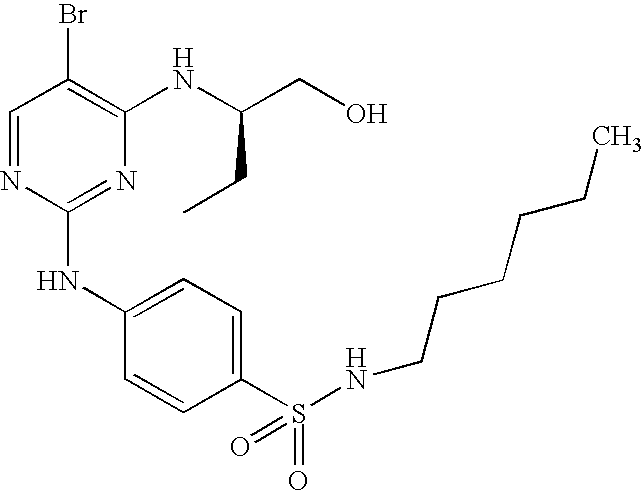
C1=NC(NC2=CC=C(S(=O)(=O)NCCCCCC)C=C2)=NC(NC(CO)CC)=C1Br
